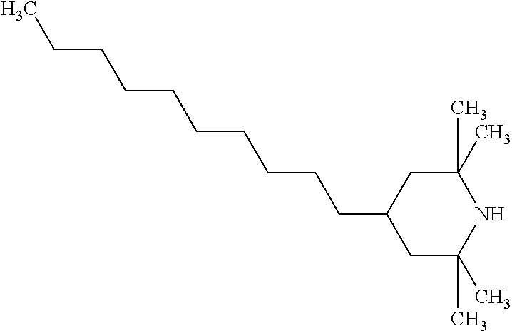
C1C(C)(C)NC(C)(C)CC1CCCCCCCCCC
